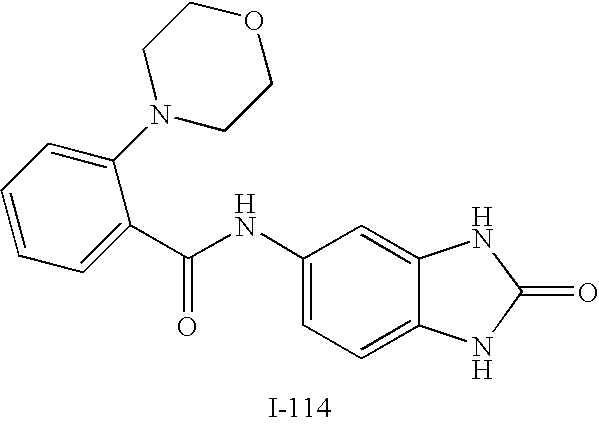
C1=CC=C(N2CCOCC2)C(C(NC2=CC=C3C(=C2)NC(=O)N3)=O)=C1
